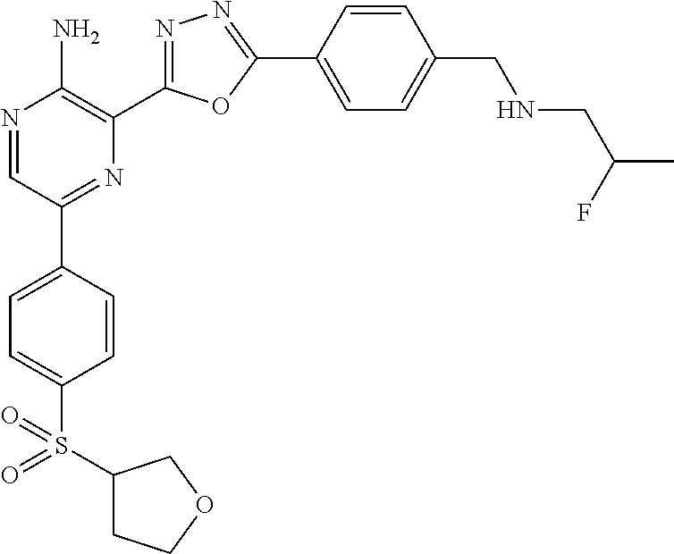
N1=CC(C2=CC=C(S(C3CCOC3)(=O)=O)C=C2)=NC(C2=NN=C(C3=CC=C(CNCC(F)C)C=C3)O2)=C1N
